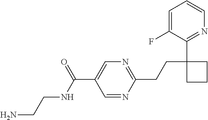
C1=NC(CCC2(C3=NC=CC=C3F)CCC2)=NC=C1C(NCCN)=O
